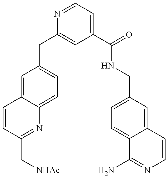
C1=CC(C[NHAc])=NC2=CC=C(CC3=CC(C(=O)NCC4=CC=C5C(=C4)C=CN=C5N)=CC=N3)C=C12
